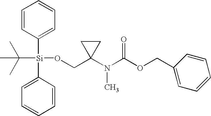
C1=CC([Si](C(C)(C)C)(C2=CC=CC=C2)OCC2(N(C(OCC3=CC=CC=C3)=O)C)CC2)=CC=C1
